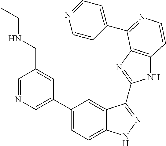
C1(C2=CN=CC(CNCC)=C2)=CC=C2C(=C1)C(C1=NC3=C(N1)C=CN=C3C1=CC=NC=C1)=NN2
